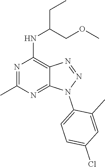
N1=C(C)N=C2C(=C1NC(COC)CC)N=NN2C1=CC=C(Cl)C=C1C
